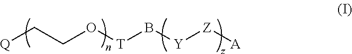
[Q]CCO[T]B[Y][Z][A]
